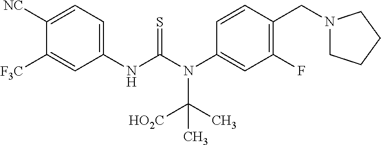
C1([NC])=CC=C(NC(N(C2=CC(F)=C(CN3CCCC3)C=C2)C([HO2C])(C)C)=S)C=C1[F3C]
